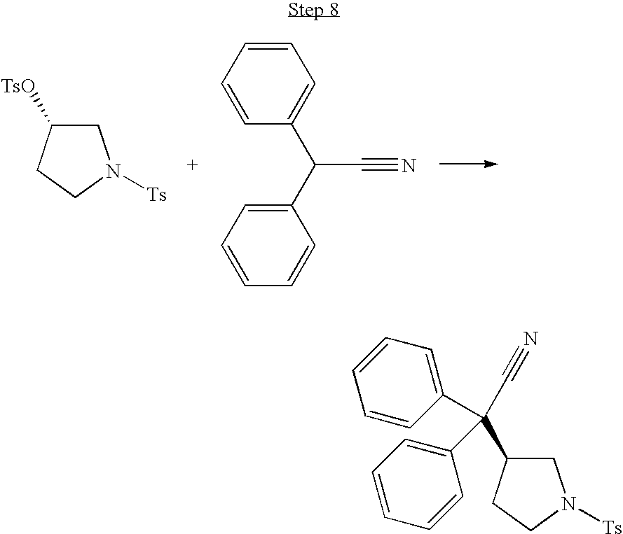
C1C([TsO])CCN1[Ts].C1=CC=CC(C(C2=CC=CC=C2)C#N)=C1.C1C(C(C#N)(C2=CC=CC=C2)C2=CC=CC=C2)CCN1[Ts]
